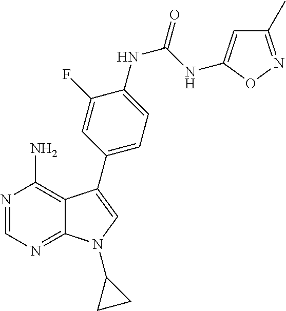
N1=CN=C2C(=C1N)C(C1=CC=C(NC(NC3=CC(C)=NO3)=O)C(F)=C1)=CN2C1CC1
